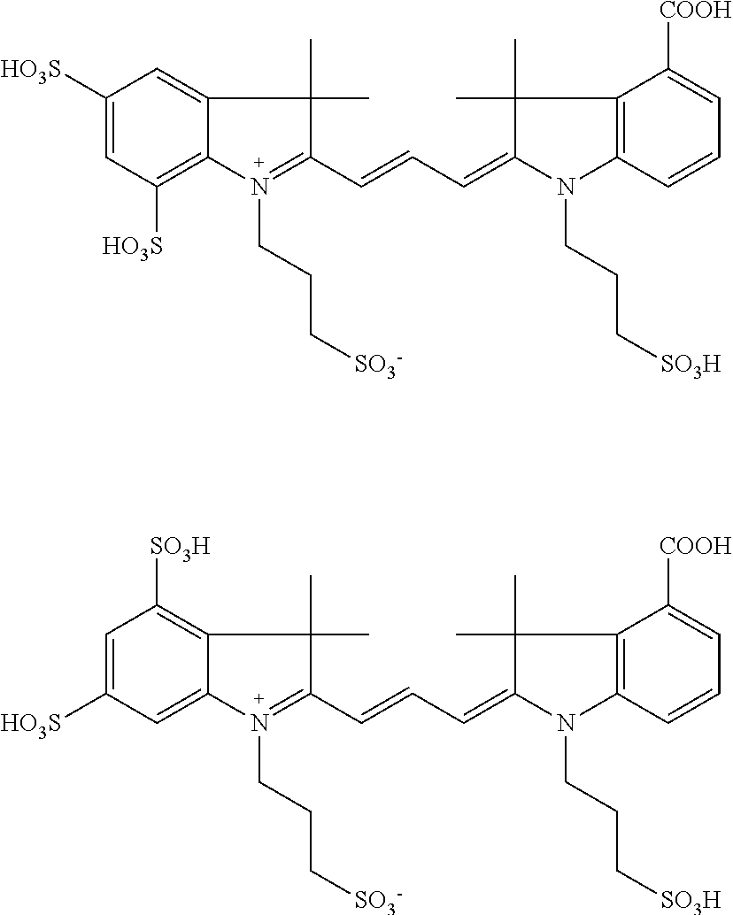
C1([HO3S])=CC([HO3S])=C2C(=C1)C(C)(C)C(C=CC=C1C(C)(C)C3=C(C=CC=C3[COOH])N1CCC[SO3H])=N2CCC[SO3-].C1=C([HO3S])C=C2C(=C1[SO3H])C(C)(C)C(C=CC=C1C(C)(C)C3=C(C=CC=C3[COOH])N1CCC[SO3H])=N2CCC[SO3-]
